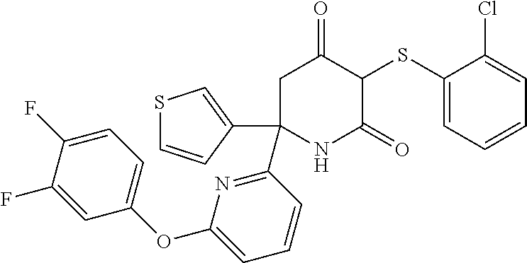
C1(SC2C(=O)CC(C3=NC(OC4=CC=C(F)C(F)=C4)=CC=C3)(C3=CSC=C3)NC2=O)=CC=CC=C1Cl
